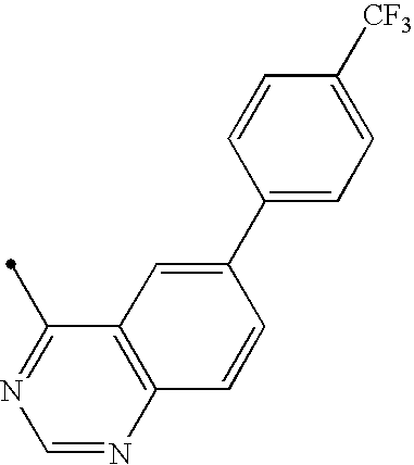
C12=C(N=CN=C1C)C=CC(C1=CC=C([CF3])C=C1)=C2
